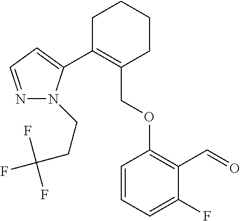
C1C(C2=CC=NN2CCC(F)(F)F)=C(COC2=C(C=O)C(F)=CC=C2)CCC1
